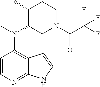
C1=CN=C2C(=C1N(C)C1CN(C(C(F)(F)F)=O)CCC1C)C=CN2
